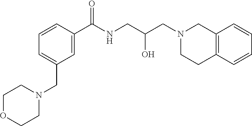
N(CC(O)CN1CCC2=C(C1)C=CC=C2)C(C1=CC(CN2CCOCC2)=CC=C1)=O
